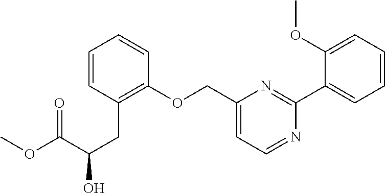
C1=CC(CC(C(OC)=O)O)=C(OCC2=CC=NC(C3=CC=CC=C3OC)=N2)C=C1
